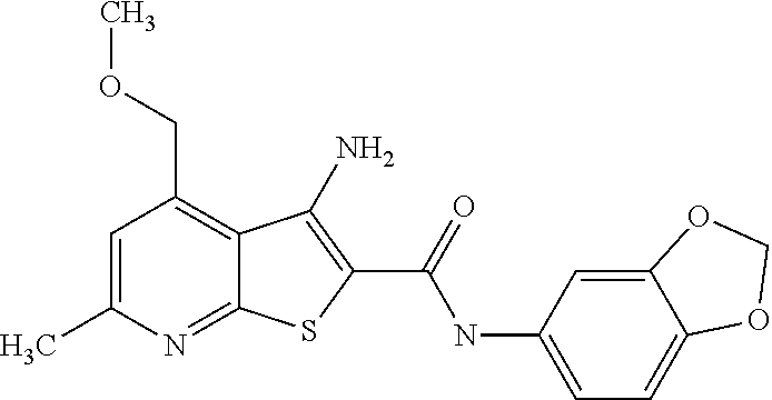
C12=NC(C)=CC(COC)=C1C(N)=C(C(=O)NC1=CC=C3C(=C1)OCO3)S2
